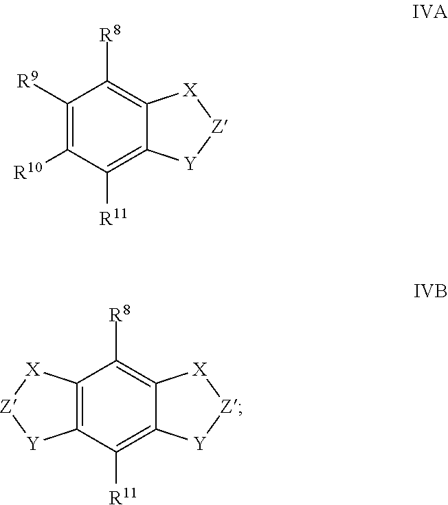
C1([R9])=C([R10])C([R11])=C2C(=C1[R8])[X][Z][Y]2.C12=C(C([R11])=C3C(=C1[R8])[X][Z][Y]3)[Y][Z][X]2
